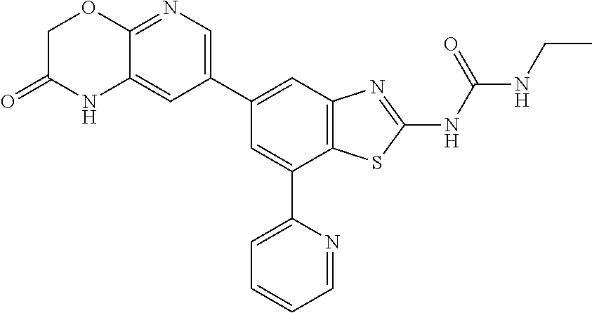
C12=C(C=C(C3=CN=C4C(=C3)NC(=O)CO4)C=C1C1=CC=CC=N1)N=C(NC(NCC)=O)S2
